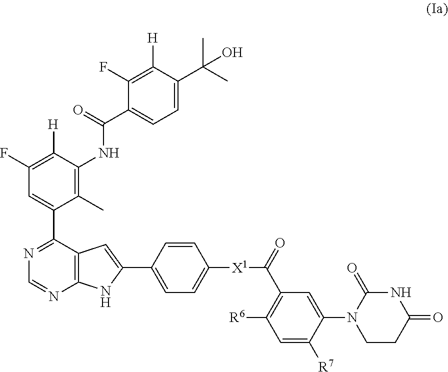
C1(C)=C(NC(C2=CC=C(C(C)(C)O)C([H])=C2F)=O)C([H])=C(F)C=C1C1=NC=NC2=C1C=C(C1=CC=C([X1]C(C3=C([R6])C=C([R7])C(N4CCC(=O)NC4=O)=C3)=O)C=C1)N2
